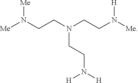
[Me]N(CCN(CCN([Me])[H])CCN([H])[H])[Me]
